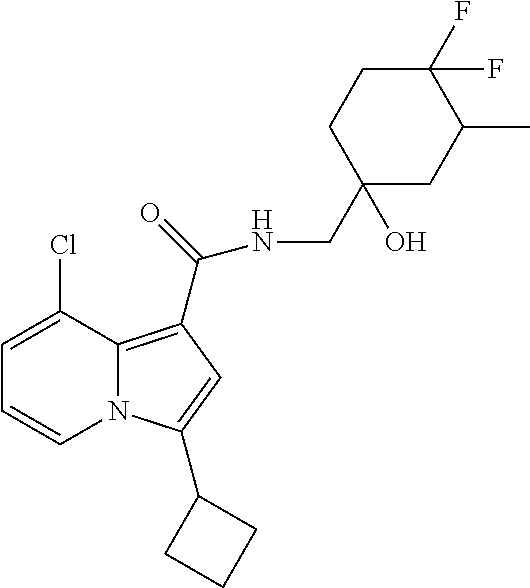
C1=C(Cl)C2=C(C(NCC3(O)CC(C)C(F)(F)CC3)=O)C=C(C3CCC3)N2C=C1
